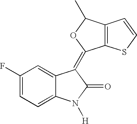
C1(F)=CC=C2C(=C1)C(=C1C3=C(C(C)O1)C=CS3)C(=O)N2[H]
